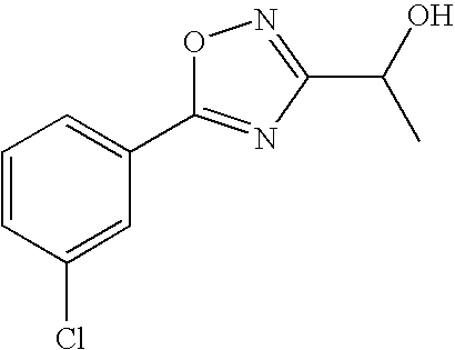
C1=CC=C(C2=NC(C(O)C)=NO2)C=C1Cl
